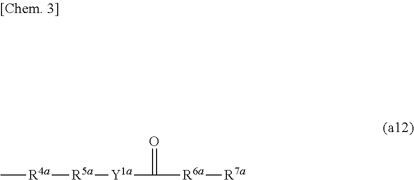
[R5a]([R4a]C)[Y1a]C([R6a][R7a])=O
